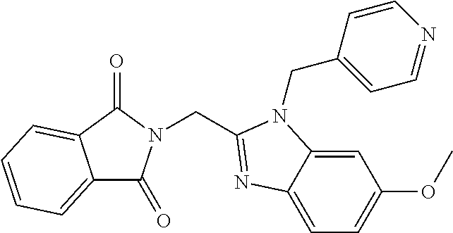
C1=C2C(=CC=C1OC)N=C(CN1C(=O)C3=CC=CC=C3C1=O)N2CC1=CC=NC=C1
